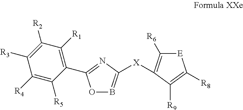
O1B=C([X]C2=C([R6])[E]C([R8])=C2[R9])N=C1C1=C([R1])C([R2])=C([R3])C([R4])=C1[R5]
